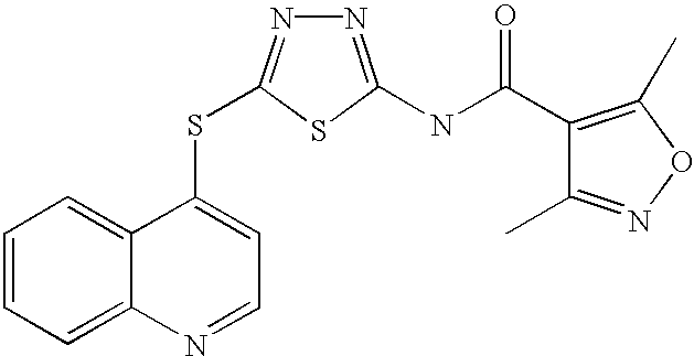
C1=CC=C2C(=C1)C(SC1=NN=C(NC(=O)C3=C(C)ON=C3C)S1)=CC=N2
